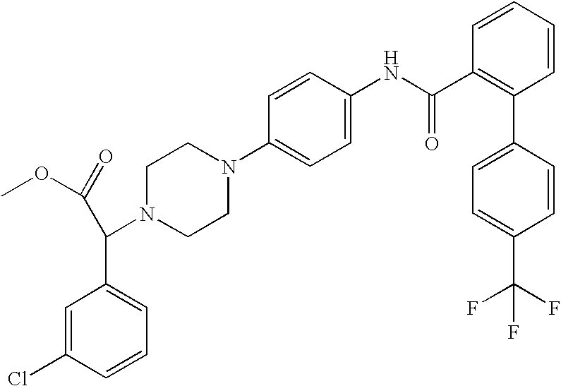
C1=CC(C2=C(C(NC3=CC=C(N4CCN(C(C5=CC=CC(Cl)=C5)C(=O)OC)CC4)C=C3)=O)C=CC=C2)=CC=C1C(F)(F)F
